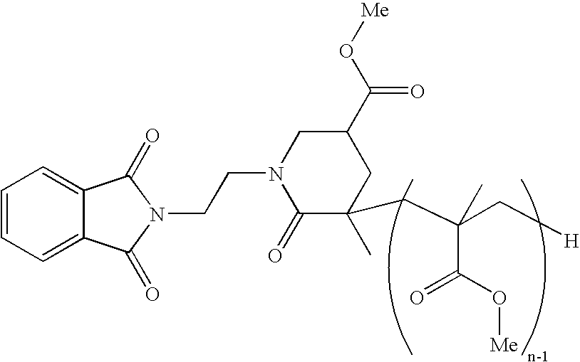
C1=CC=C2C(=C1)C(=O)N(CCN1C(=O)C(C)(CC(C(O[Me])=O)(C[H])C)CC(C(=O)O[Me])C1)C2=O
